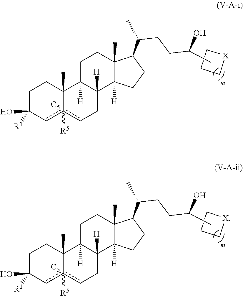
C1(O)([R1])cc2([R5])cCC3([H])C([H])(C2(C)CC1)CCC1(C)C(C(CCC(O)C)C)CCC13[H].[C5].C1C[X]C1.C1(O)([R1])cc2([R5])cCC3([H])C([H])(C2(C)CC1)CCC1(C)C(C(CCC(O)C)C)CCC13[H].[C5].C1C[X]C1
